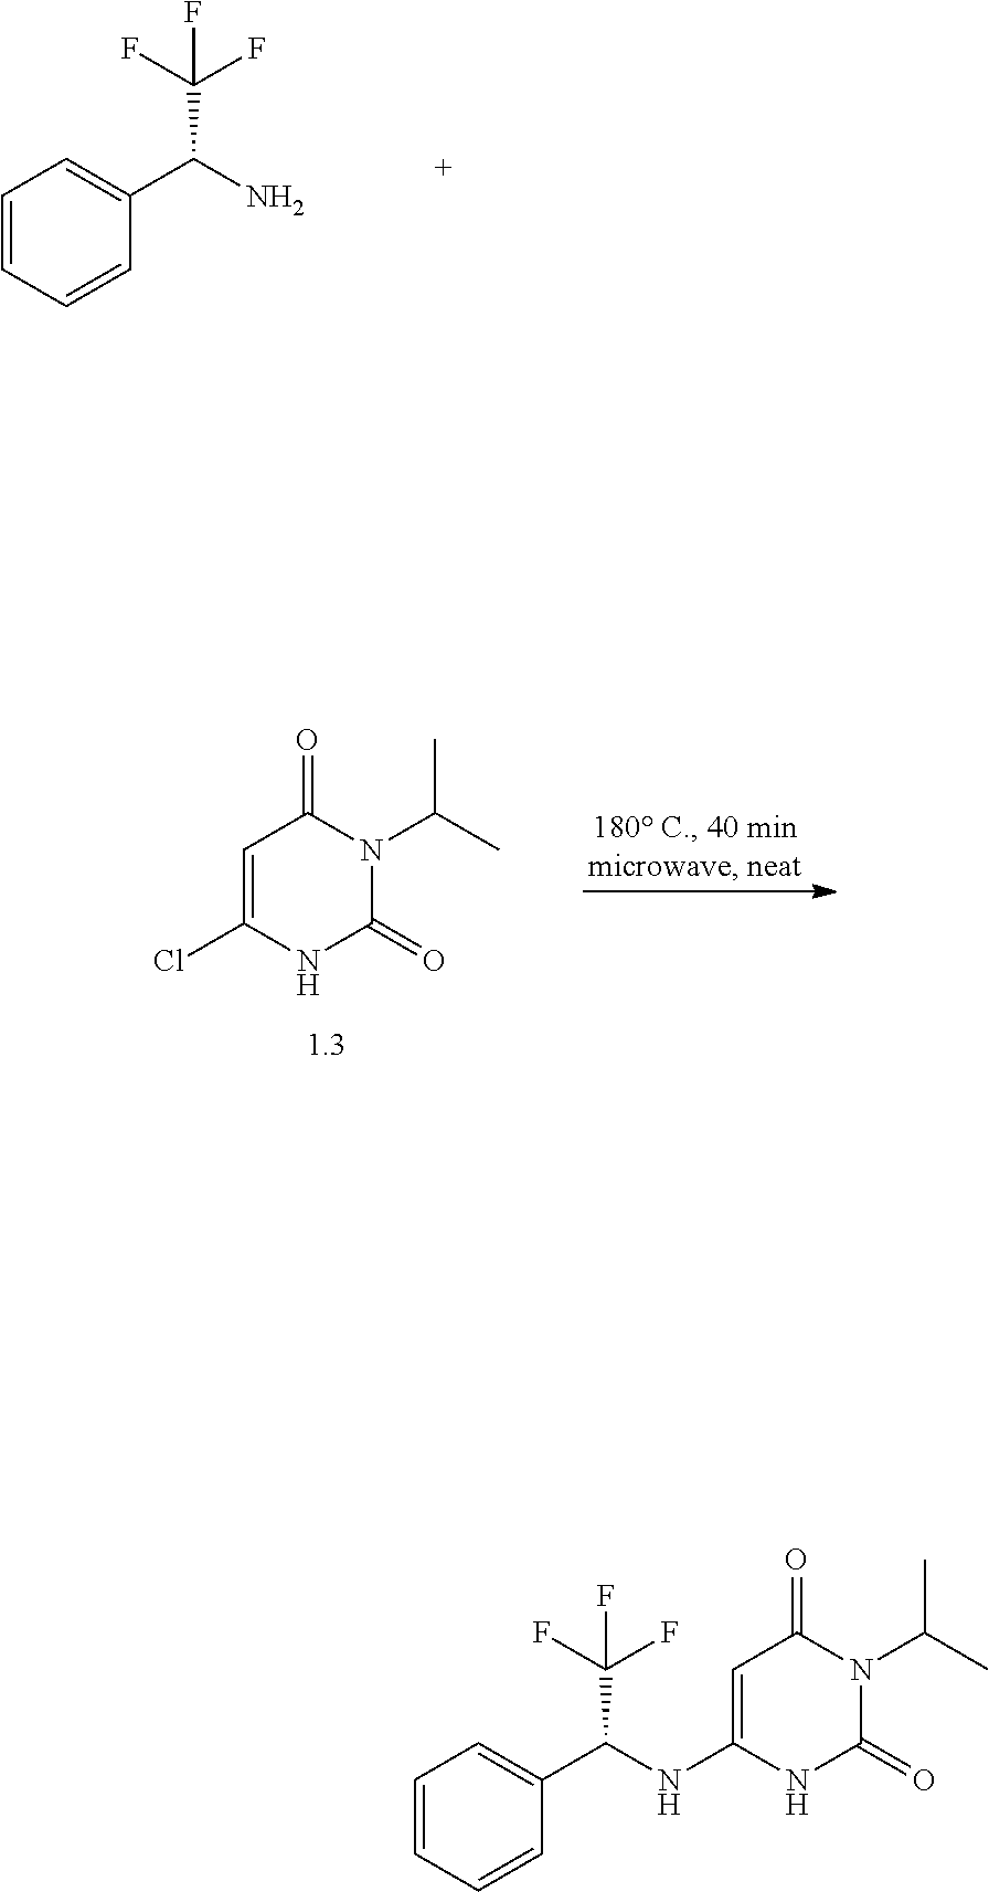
C1=CC=CC(C(N)C(F)(F)F)=C1.C1=C(Cl)NC(=O)N(C(C)C)C1=O.C1=C(C(NC2=CC(=O)N(C(C)C)C(=O)N2)C(F)(F)F)C=CC=C1
